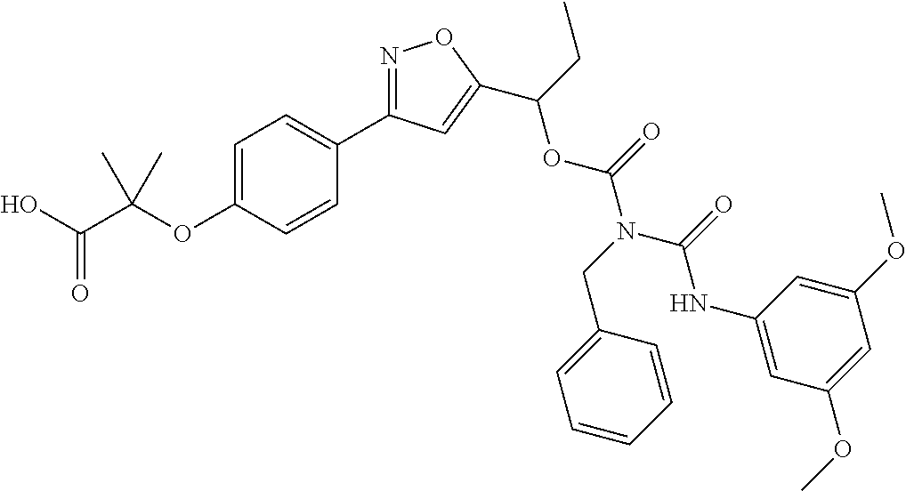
C1=C(OC(C(O)=O)(C)C)C=CC(C2=NOC(C(CC)OC(N(CC3=CC=CC=C3)C(=O)NC3=CC(OC)=CC(OC)=C3)=O)=C2)=C1
